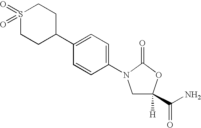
C1(N2CC([H])(C(N)=O)OC2=O)=CC=C(C2CCS(=O)(=O)CC2)C=C1
